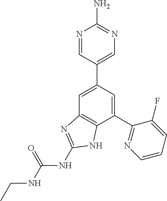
C1(C2=NC=CC=C2F)=CC(C2=CN=C(N)N=C2)=CC2=C1NC(NC(NCC)=O)=N2
